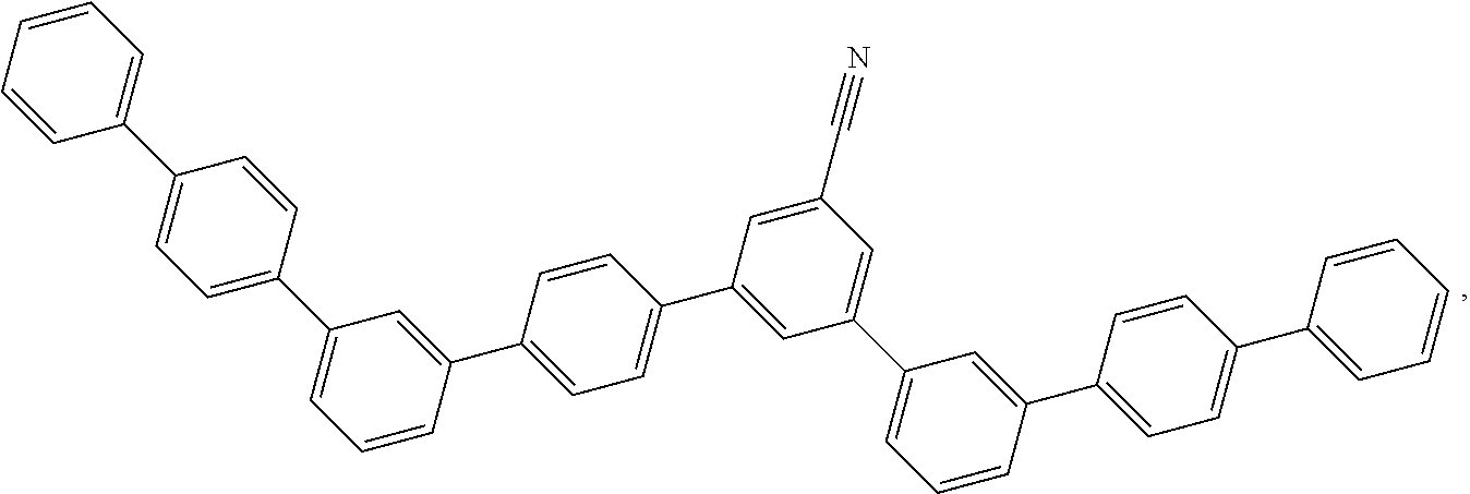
C1=CC(C2=CC=C(C3=CC(C4=CC=CC(C5=CC=C(C6=CC=CC=C6)C=C5)=C4)=CC(C#N)=C3)C=C2)=CC(C2=CC=C(C3=CC=CC=C3)C=C2)=C1
